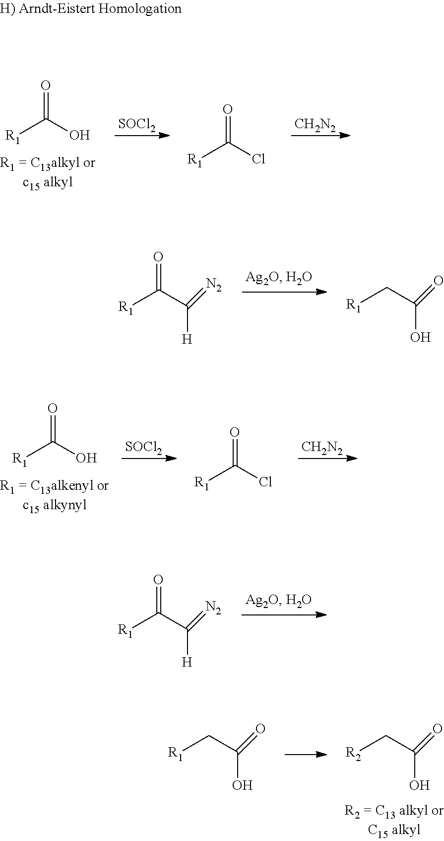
[R1]C(O)=O.[SOCl2].[CH2N2].[R1]C(Cl)=O.[R1]C(C(=[N2])[H])=O.[R1]CC(=O)O.[R1]C(O)=O.[SOCl2].[CH2N2].[R1]C(Cl)=O.[R1]C(C(=[N2])[H])=O.[R2]CC(=O)O.[R1]CC(=O)O
